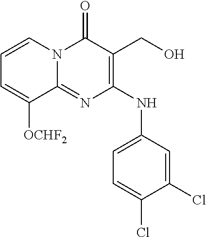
C1=CN2C(=NC(NC3=CC=C(Cl)C(Cl)=C3)=C(CO)C2=O)C([OCHF2])=C1
